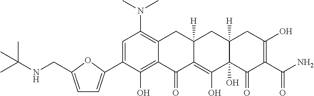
C1=C(C2=CC=C(CNC(C)(C)C)O2)C(O)=C2C(=C1N(C)C)CC1([H])C(=C(O)C3(O)C([H])(C1)CC(O)=C(C(N)=O)C3=O)C2=O
